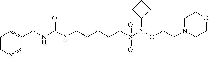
C(NC(NCCCCCS(=O)(=O)N(OCCN1CCOCC1)C1CCC1)=O)C1=CC=CN=C1
